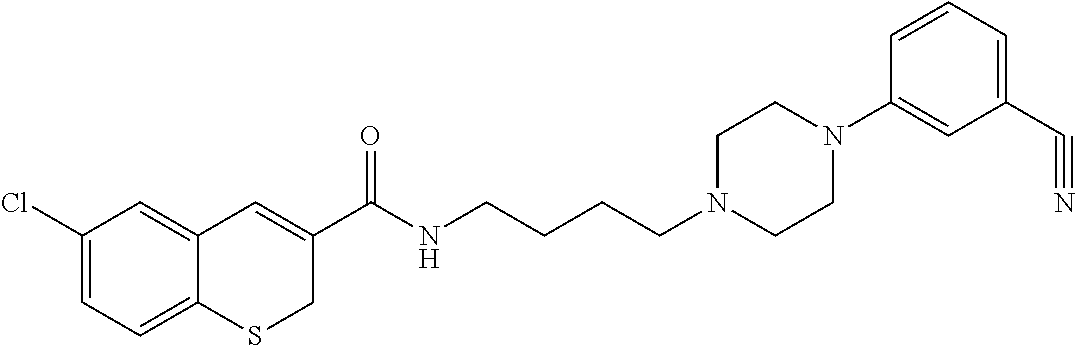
C1(Cl)=CC=C2C(=C1)C=C(C(NCCCCN1CCN(C3=CC(C#N)=CC=C3)CC1)=O)CS2
